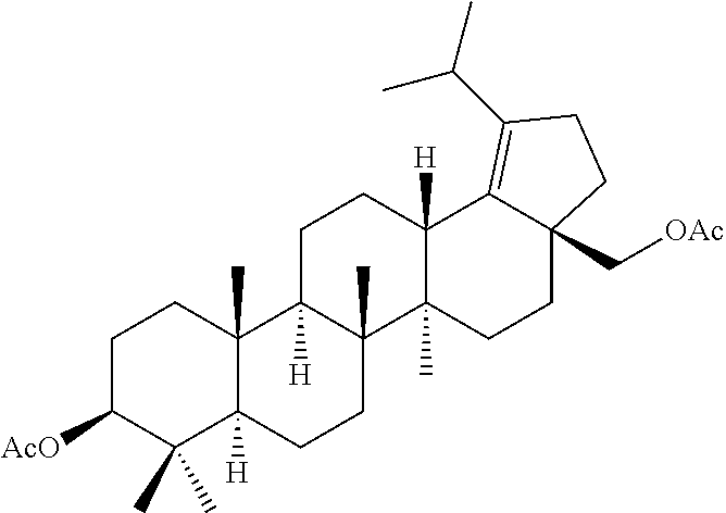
[AcO]C1CCC2(C)C([H])(C1(C)C)CCC1(C)C2([H])CCC2([H])C1(C)CCC1(C[OAc])C2=C(C(C)C)CC1
